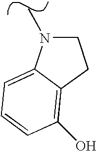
C1N(C)C2=CC=CC(O)=C2C1
